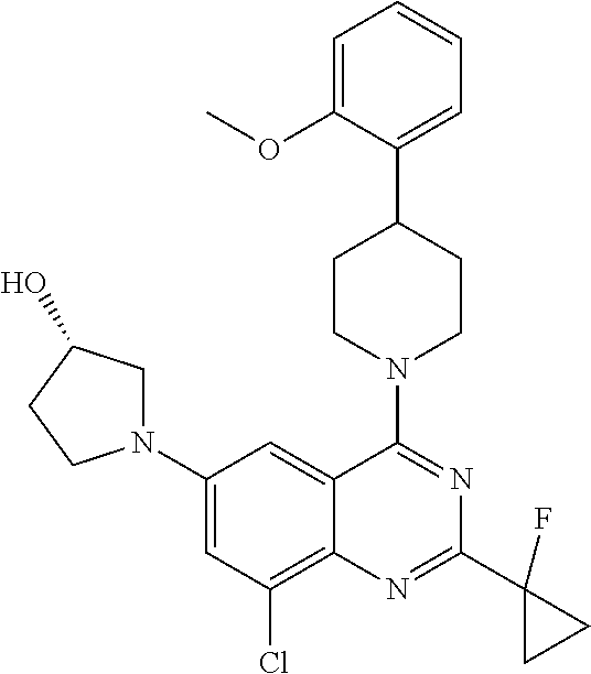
C1=C(OC)C(C2CCN(C3=NC(C4(F)CC4)=NC4=C(Cl)C=C(N5CC(O)CC5)C=C43)CC2)=CC=C1
